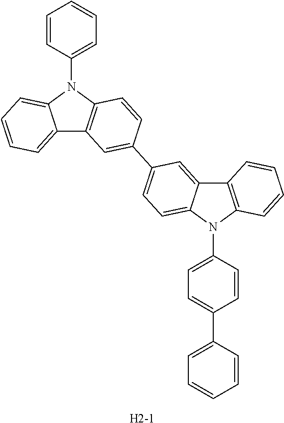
C12=CC=CC=C1N(C1=CC=CC=C1)C1=C2C=C(C2=CC=C3C(=C2)C2=C(N3C3=CC=C(C4=CC=CC=C4)C=C3)C=CC=C2)C=C1.[H2-1]
